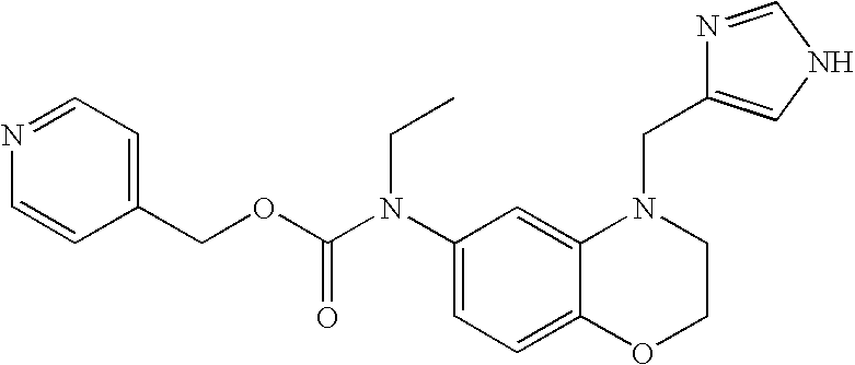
C1(N(C(OCC2=CC=NC=C2)=O)CC)=CC=C2C(=C1)N(CC1=CNC=N1)CCO2
